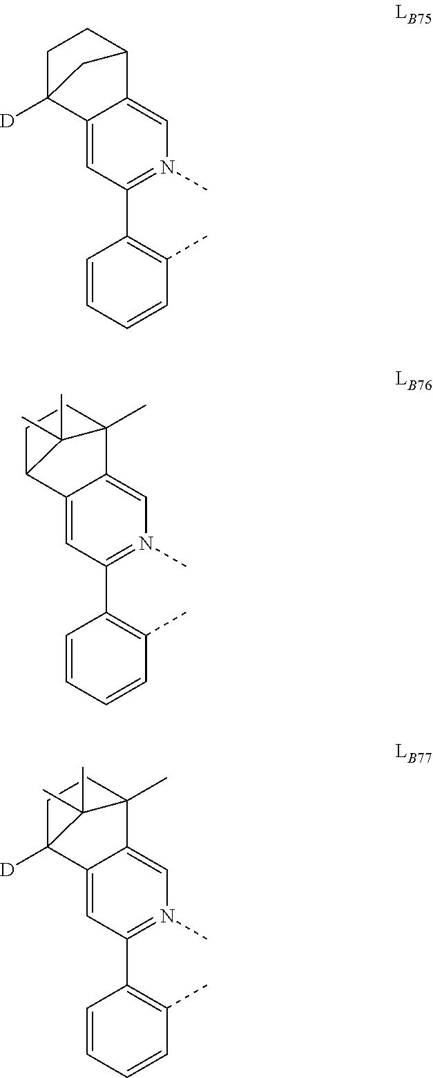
C1=CC=CC(C)=C1C1=N(C)C=C2C(=C1)C1([D])CCC2C1.C1=CC=CC(C)=C1C1=N(C)C=C2C(=C1)C1CCC2(C)C1(C)C.C1=CC=CC(C)=C1C1=N(C)C=C2C(=C1)C1([D])CCC2(C)C1(C)C
